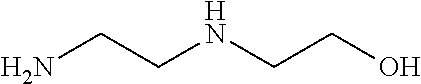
NCCNCCO
